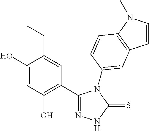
C1(C2=NNC(=S)N2C2=CC3=C(N(C)C=C3)C=C2)=C(O)C=C(O)C(CC)=C1
